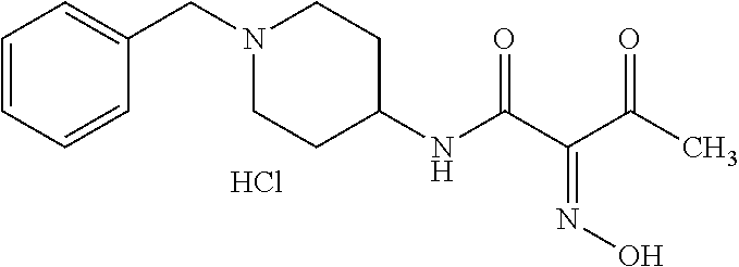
C(=NO)(C(NC1CCN(CC2=CC=CC=C2)CC1)=O)C(C)=O.Cl
